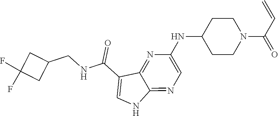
N(C1CCN(C(C=C)=O)CC1)C1=CN=C2C(=N1)C(C(NCC1CC(F)(F)C1)=O)=CN2
